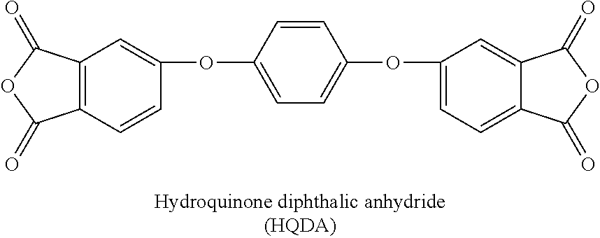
C12=C(C=CC(OC3=CC=C(OC4=CC=C5C(=C4)C(=O)OC5=O)C=C3)=C1)C(=O)OC2=O
